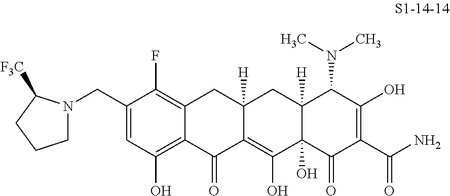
C1(CN2CCCC2[F3C])=CC(O)=C2C(=C1F)CC1([H])C(=C(O)C3(O)C([H])(C1)C(N(C)C)C(O)=C(C(N)=O)C3=O)C2=O
